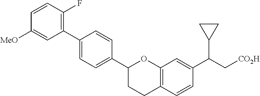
C1=CC(F)=C(C2=CC=C(C3CCC4=C(O3)C=C(C(C[CO2H])C3CC3)C=C4)C=C2)C=C1[MeO]
